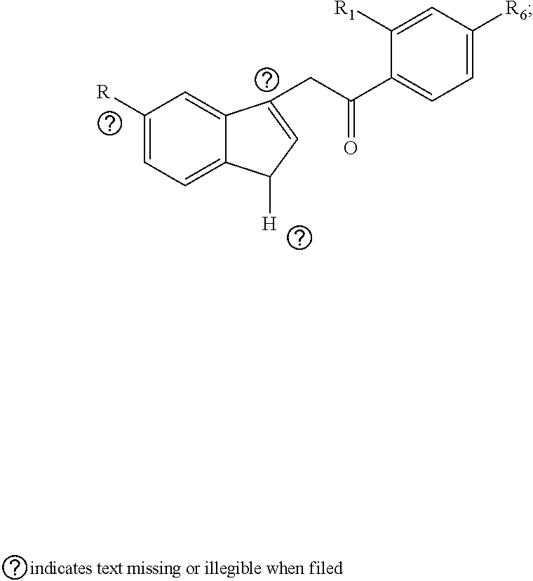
C1([R])=CC=C2C(=C1)C(CC(C1=CC=C([R6])C=C1[R1])=O)=CC2[H]
